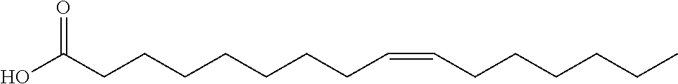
C(CCCCCCCC=CCCCCCC)(O)=O
